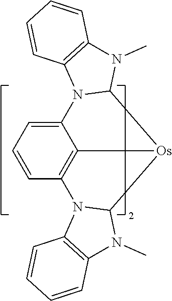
C1=CC=C2C3=C1N1C4=C(N(C)C1[Os]3C1N2C2=C(N1C)C=CC=C2)C=CC=C4
